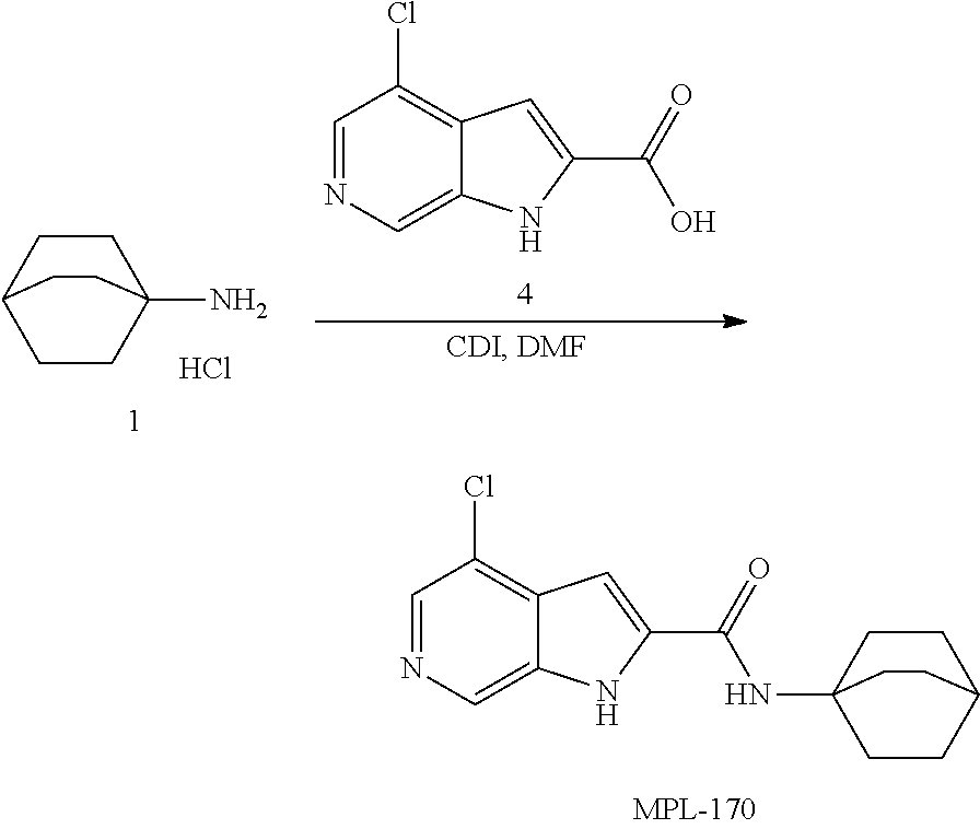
C1=NC=C2C(=C1Cl)C=C(C(=O)NC13CCC(CC1)CC3)N2.C1=NC=C2C(=C1Cl)C=C(C(=O)O)N2.C1CC2CCC1(N)CC2.Cl
